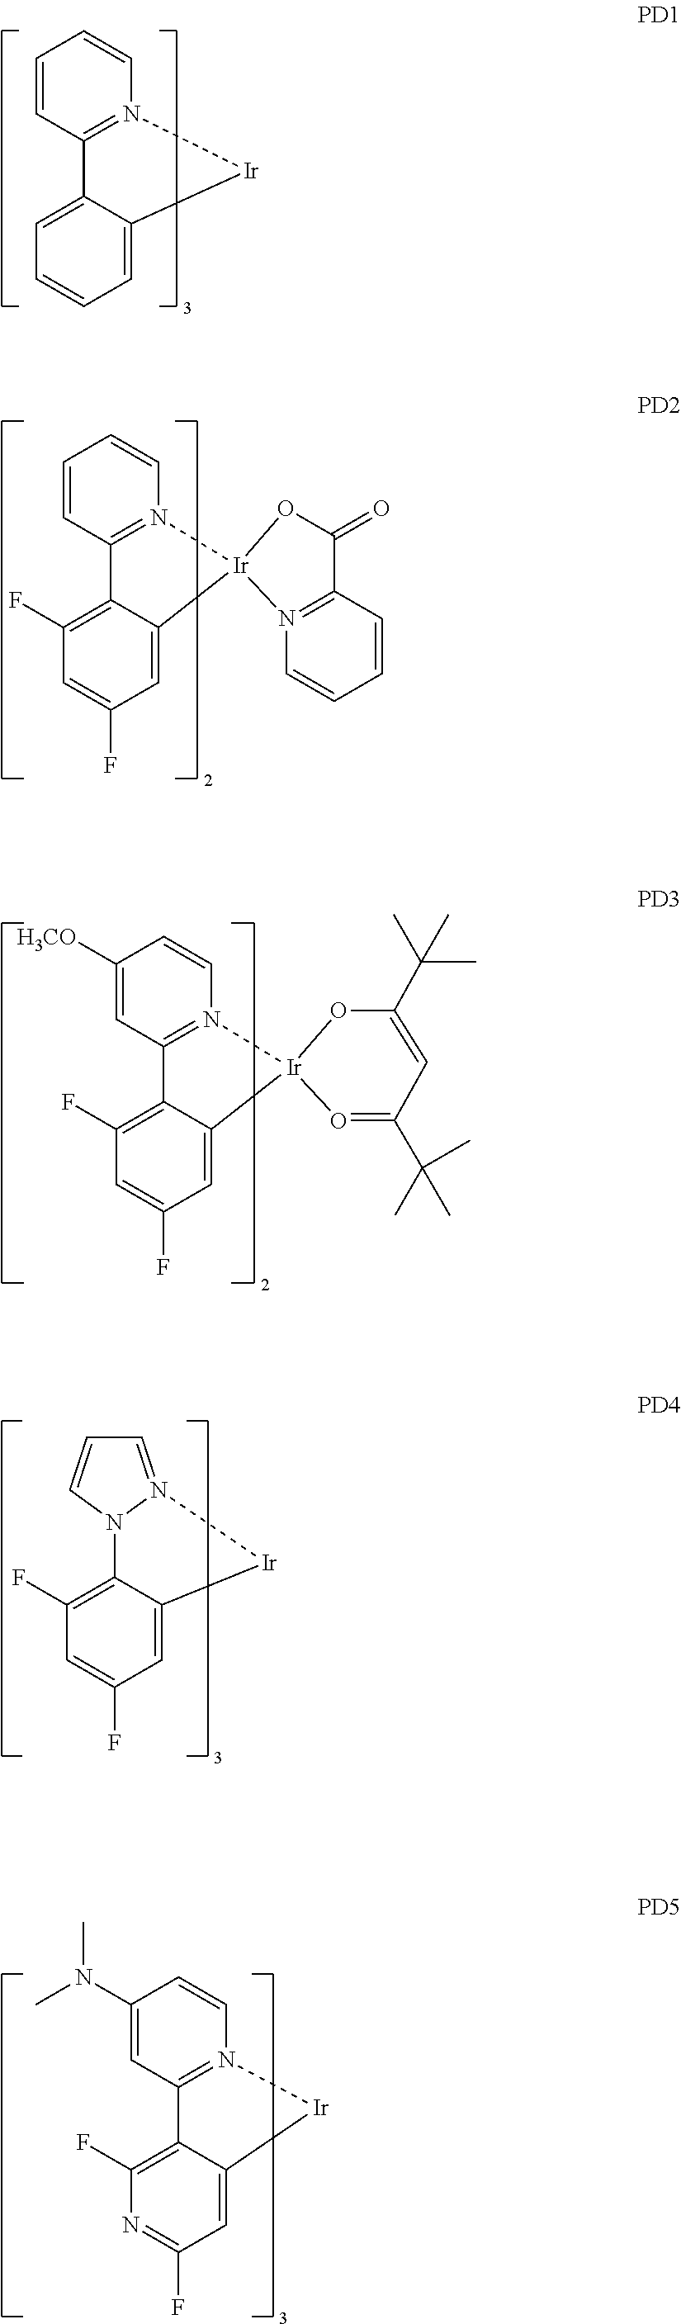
C1=CC2=N(C=C1)[Ir]C1=CC=CC=C21.C12=C(F)C=C(F)C=C1[Ir]N1=CC=CN21.C1=CC2=N(C=C1)[Ir]1(C3=CC(F)=CC(F)=C23)OC(=O)C2=N1C=CC=C2.C1([H3CO])=CC2=N(C=C1)[Ir]1(C3=CC(F)=CC(F)=C23)OC(C(C)(C)C)=CC(C(C)(C)C)=O1.C1(N(C)C)=CC2=N(C=C1)[Ir]C1=CC(F)=NC(F)=C21
